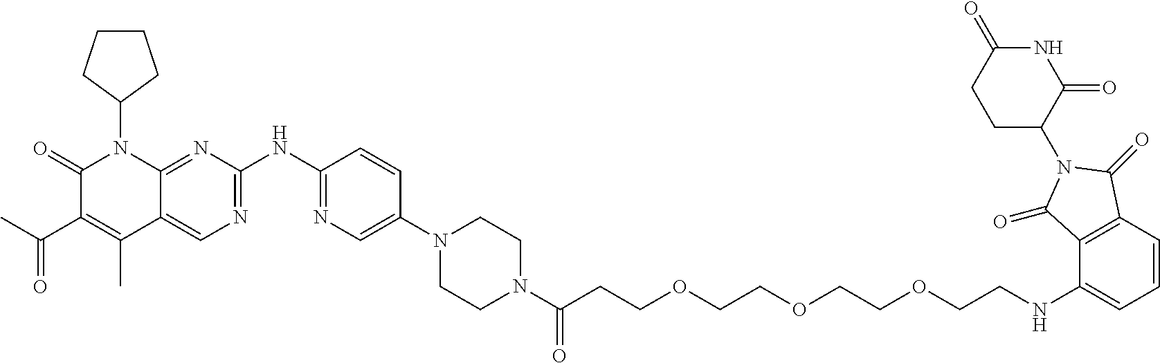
C1(=O)C(C(C)=O)=C(C)C2=CN=C(NC3=NC=C(N4CCN(C(CCOCCOCCOCCNC5=CC=CC6=C5C(=O)N(C5C(=O)NC(=O)CC5)C6=O)=O)CC4)C=C3)N=C2N1C1CCCC1
